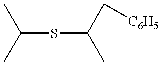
C(SC(C)C[C6H5])(C)C
